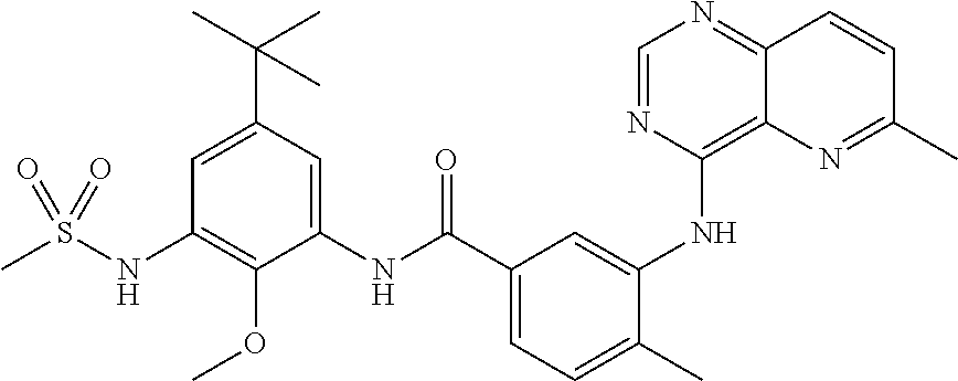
C1=NC(NC2=CC(C(NC3=CC(C(C)(C)C)=CC(NS(C)(=O)=O)=C3OC)=O)=CC=C2C)=C2C(=N1)C=CC(C)=N2
